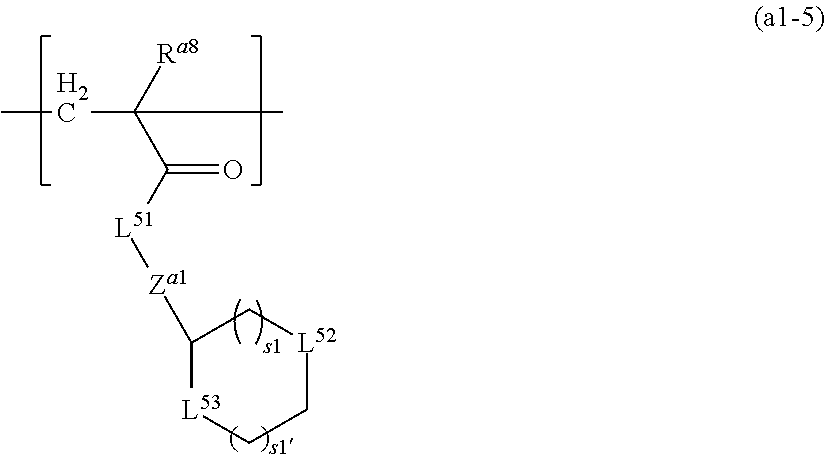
C(C([Ra8])(C)C([L51][Za1]C1[L53]CC[L52]C1)=O)C
